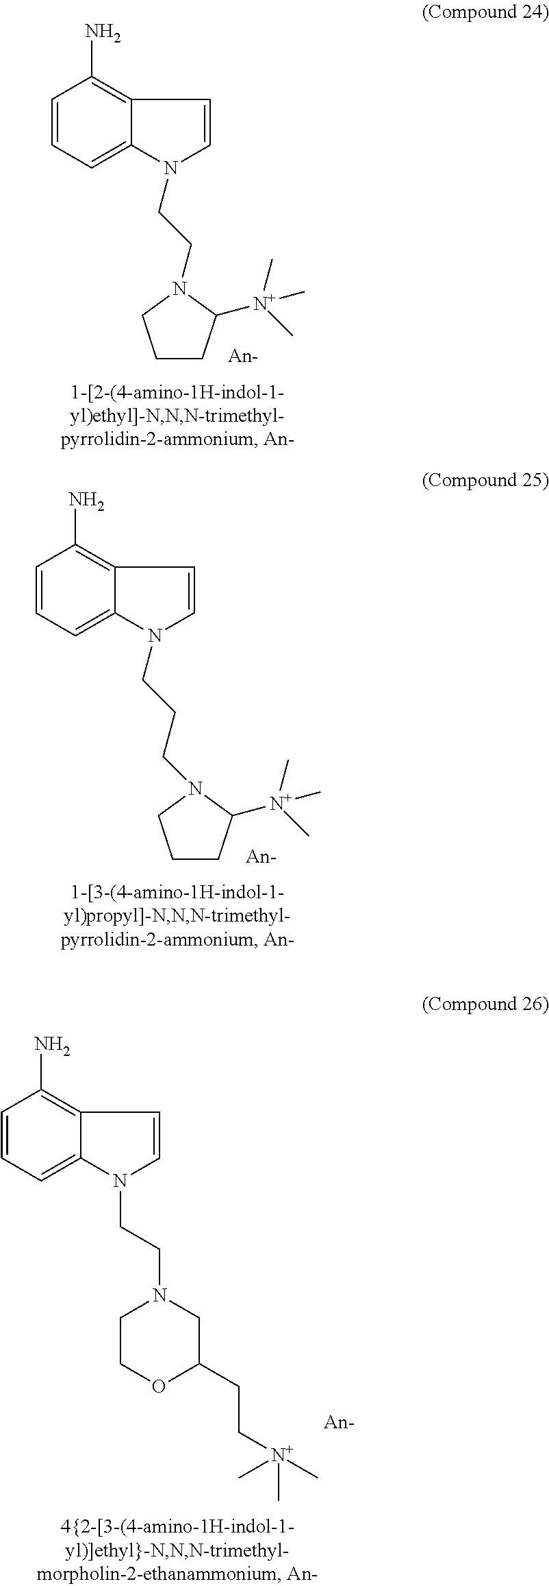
C12=C(N)C=CC=C1N(CCN1C([N+](C)(C)C)CCC1)C=C2.C12=C(N)C=CC=C1N(CCCN1C([N+](C)(C)C)CCC1)C=C2.C12=C(N)C=CC=C1N(CCN1CCOC(CC[N+](C)(C)C)C1)C=C2
